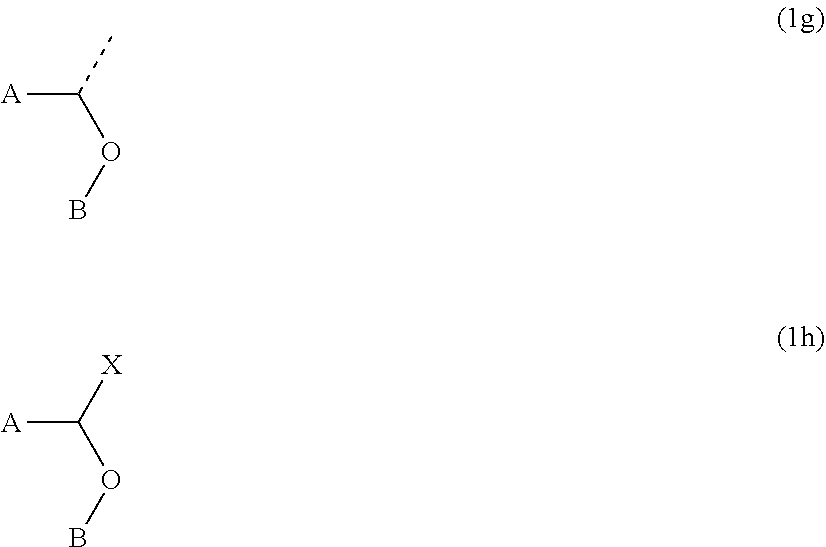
[A]C(C)OB.[A]C([X])OB
